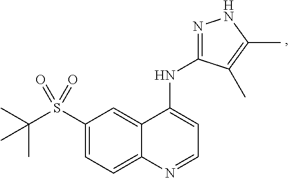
C1(S(C(C)(C)C)(=O)=O)=CC=C2C(=C1)C(NC1=NNC(C)=C1C)=CC=N2
